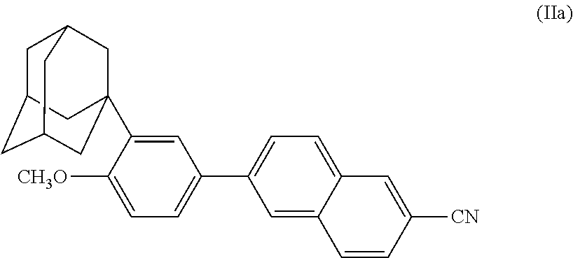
C1C2CC3CC(C4=CC(C5=CC=C6C(=C5)C=CC([CN])=C6)=CC=C4[CH3O])(CC1C3)C2
